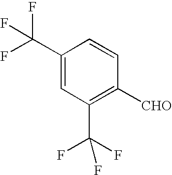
C1(C(F)(F)F)=C([CHO])C=CC(C(F)(F)F)=C1
